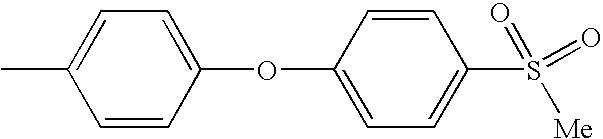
C1=CC(OC2=CC=C(S([Me])(=O)=O)C=C2)=CC=C1C
